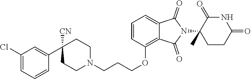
C1CN(CCCOC2=C3C(=CC=C2)C(=O)N(C2(C)CCC(=O)NC2=O)C3=O)CCC1([CN])C1=CC(Cl)=CC=C1
